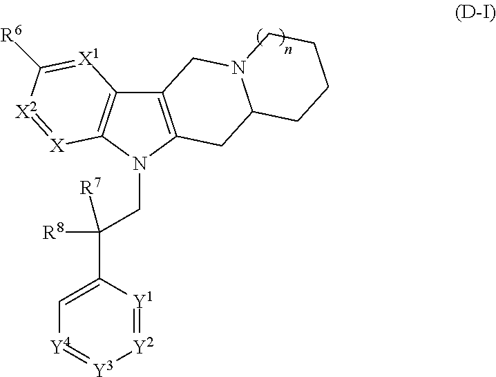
C12=C(N(CC([R8])([R7])C3=C[Y4]=[Y3][Y2]=[Y1]3)C3=C1[X1]=C([R6])[X2]=[X]3)CC1N(C2)CCCC1
